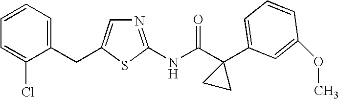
C1=CC=C(Cl)C(CC2=CN=C(NC(C3(C4=CC=CC(OC)=C4)CC3)=O)S2)=C1
